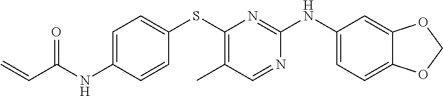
C1=C(NC(C=C)=O)C=CC(SC2=C(C)C=NC(NC3=CC=C4C(=C3)OCO4)=N2)=C1
